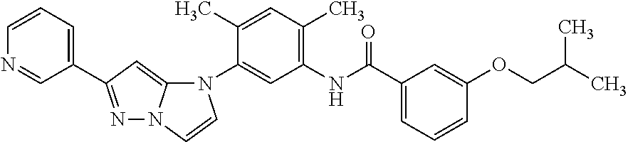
N1=CC(C2=NN3C(=C2)N(C2=CC(NC(C4=CC=CC(OCC(C)C)=C4)=O)=C(C)C=C2C)C=C3)=CC=C1
